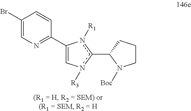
C1(Br)=CN=C(C2=Cn([R3])c(C3N([Boc])CCC3)n2[R1])C=C1
